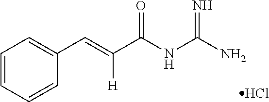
C1=CC=CC(C=C(C(NC(N)=N)=O)[H])=C1.Cl
